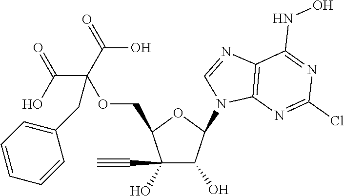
C1(C#C)(O)C(O)C(N2C3=C(N=C2)C(NO)=NC(Cl)=N3)OC1COC(C(O)=O)(C(O)=O)CC1=CC=CC=C1
